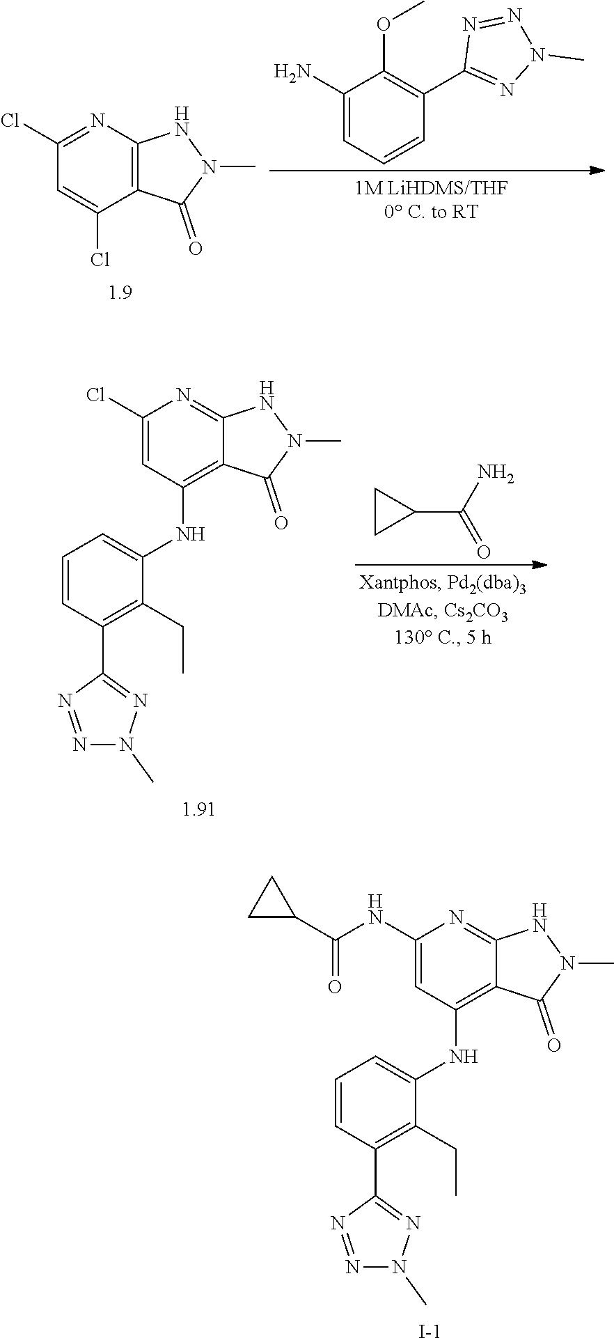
C1(N)=CC=CC(C2=NN(C)N=N2)=C1OC.C12=C(N=C(Cl)C=C1Cl)NN(C)C2=O.C1(C(N)=O)CC1.C12=C(NC3=CC=CC(C4=NN(C)N=N4)=C3CC)C=C(Cl)N=C1NN(C)C2=O.C12=C(NC3=CC=CC(C4=NN(C)N=N4)=C3CC)C=C(NC(C3CC3)=O)N=C1NN(C)C2=O.[I-]
